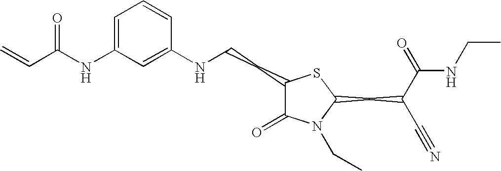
C1=C(NC(C=C)=O)C=C(NCCC2C(=O)N(CC)C(CC(C#N)C(=O)NCC)S2)C=C1
